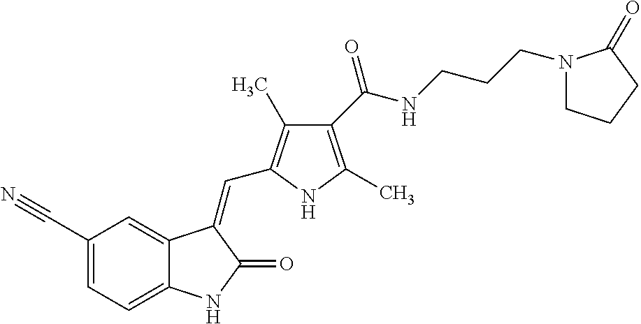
C1(C#N)=CC=C2C(=C1)C(=CC1=C(C)C(C(NCCCN3CCCC3=O)=O)=C(C)N1)C(=O)N2
